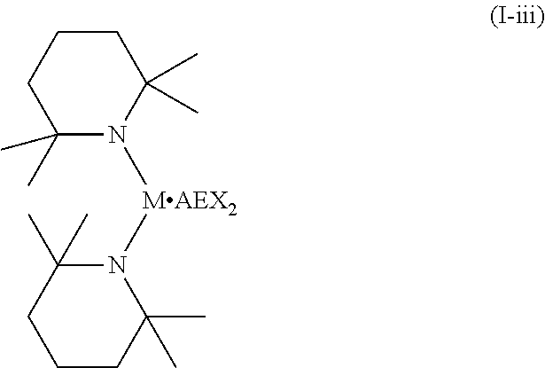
C1(C)(C)CCCC(C)(C)N1[MAEX2]N1C(C)(C)CCCC1(C)C
